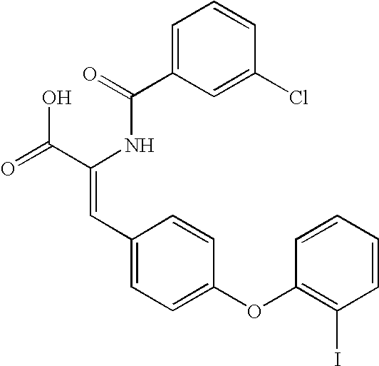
C(=O)(NC(C(=O)O)=CC1=CC=C(OC2=C(I)C=CC=C2)C=C1)C1=CC=CC(Cl)=C1
